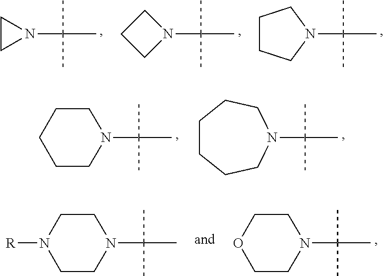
C1CN1C(C)(C)C.N1(C(C)(C)C)CCC1.N1(C(C)(C)C)CCCC1.N1(C(C)(C)C)CCCCC1.N1(C(C)(C)C)CCCCCC1.N1(C(C)(C)C)CCOCC1.N1(C(C)(C)C)CCN([R])CC1
